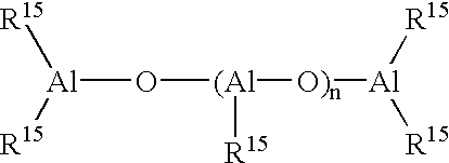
[Al](O[(Al]([R15])[O)n][Al]([R15])[R15])([R15])[R15]
